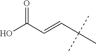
OC(C=CC(C)(C)C)=O
